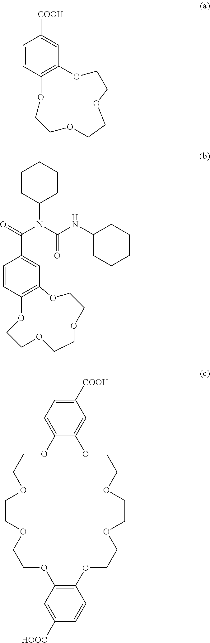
C1=CC2=C(C=C1[COOH])OCCOCCOCCO2.C1=CC2=C(C=C1C(N(C1CCCCC1)C(=O)NC1CCCCC1)=O)OCCOCCOCCO2.C1=C2C(=CC=C1[COOH])OCCOCCOCCOC1=C(C=CC([HOOC])=C1)OCCOCCOCCO2
